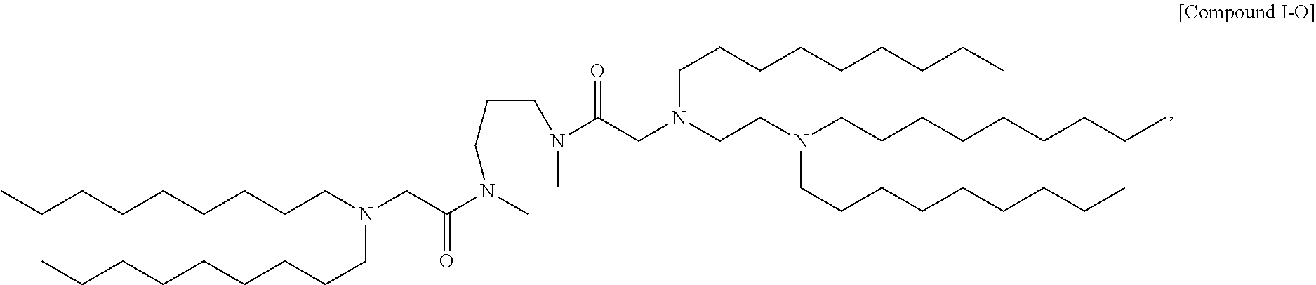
N(C(CN(CCN(CCCCCCCCC)CCCCCCCCC)CCCCCCCCC)=O)(C)CCCN(C)C(CN(CCCCCCCCC)CCCCCCCCC)=O
